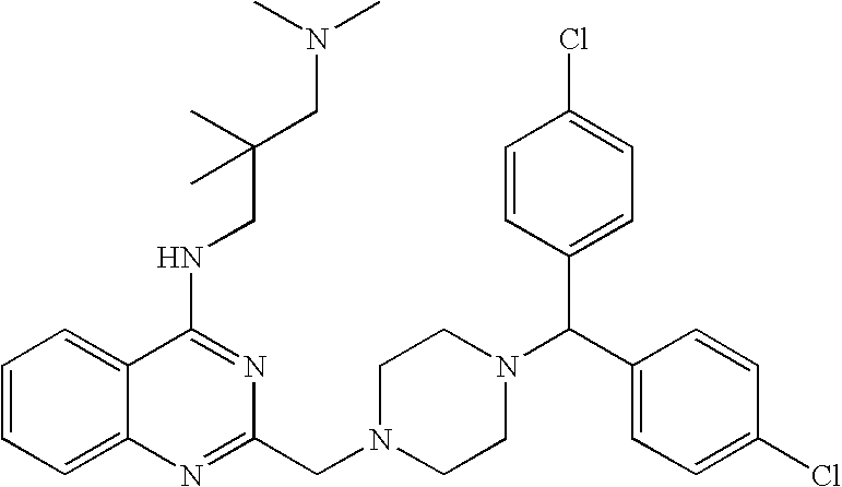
C1(NCC(CN(C)C)(C)C)=NC(CN2CCN(C(C3=CC=C(Cl)C=C3)C3=CC=C(Cl)C=C3)CC2)=NC2=CC=CC=C12
